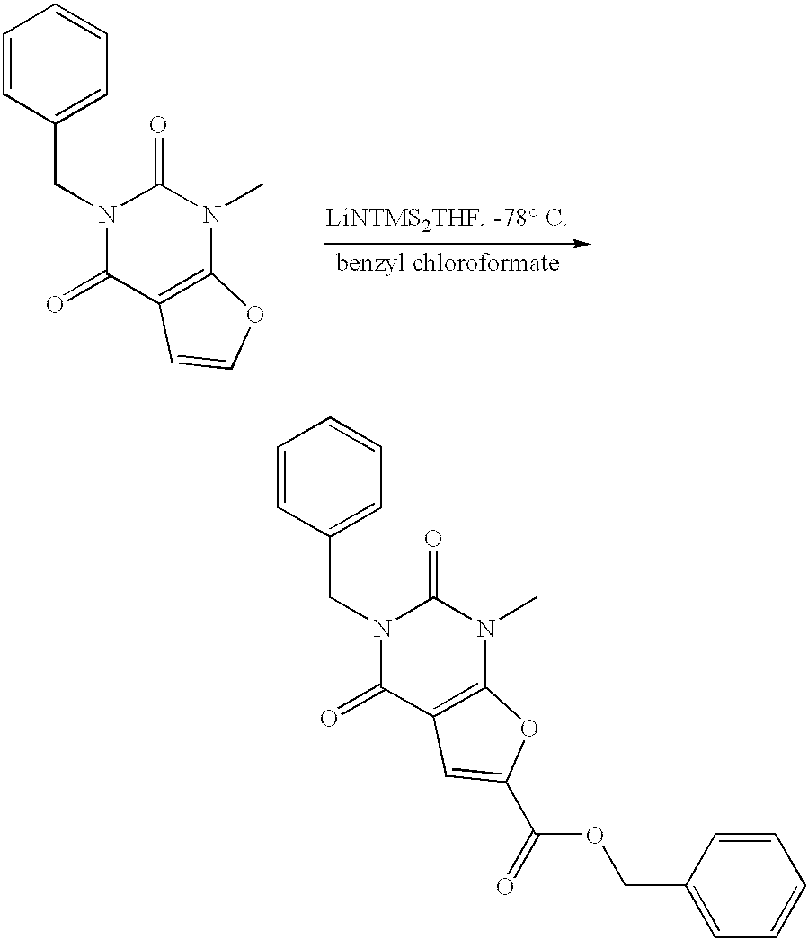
C(N1C(=O)C2=C(N(C)C1=O)OC=C2)C1=CC=CC=C1.C(N1C(=O)C2=C(N(C)C1=O)OC(C(OCC1=CC=CC=C1)=O)=C2)C1=CC=CC=C1
